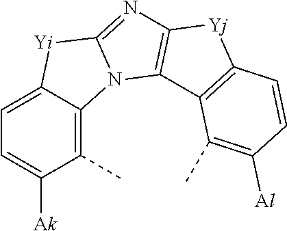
C1=C2C(=C(C)C([Ak])=C1)N1C(=NC3=C1C1=C([Yj]3)C=CC([Al])=C1C)[Yi]2
